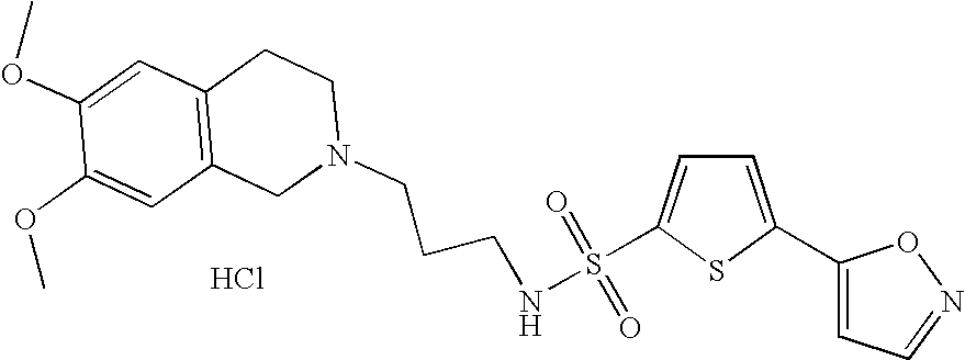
C1(OC)=CC2=C(C=C1OC)CN(CCCNS(C1=CC=C(C3=CC=NO3)S1)(=O)=O)CC2.Cl
